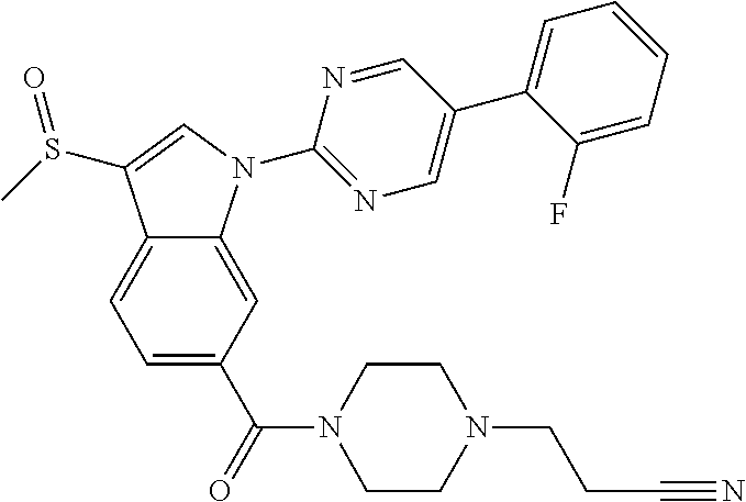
C12=CC=C(C(=O)N3CCN(CCC#N)CC3)C=C1N(C1=NC=C(C3=CC=CC=C3F)C=N1)C=C2S(C)=O
